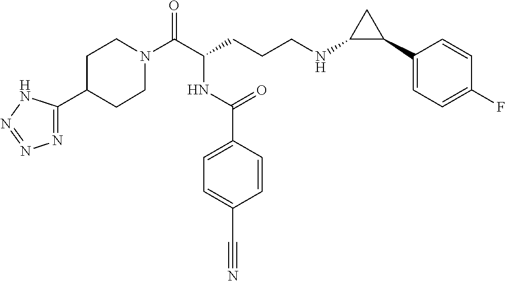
C1N(C(C(CCCNC2C(C3=CC=C(F)C=C3)C2)NC(C2=CC=C(C#N)C=C2)=O)=O)CCC(C2=NN=NN2)C1
